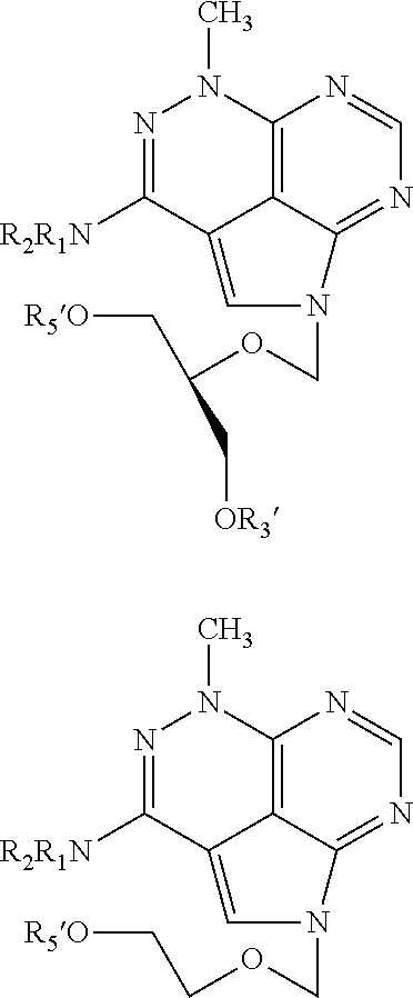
N1=C([R2R1N])C2=CN(COC(C[R5O])C[OR3])C3=NC=NC(=C23)N1C.N1=C([R2R1N])C2=CN(COCC[R5O])C3=NC=NC(=C23)N1C
